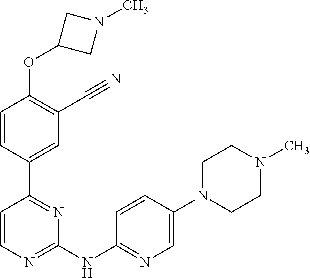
O(C1=C(C#N)C=C(C2=NC(NC3=NC=C(N4CCN(C)CC4)C=C3)=NC=C2)C=C1)C1CN(C)C1
